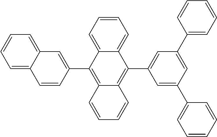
C1=CC2=C(C3=CC4=CC=CC=C4C=C3)C3=CC=CC=C3C(C3=CC(C4=CC=CC=C4)=CC(C4=CC=CC=C4)=C3)=C2C=C1
